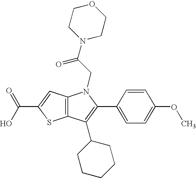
C12=C(C(C3CCCCC3)=C(C3=CC=C(OC)C=C3)N1CC(N1CCOCC1)=O)SC(C(O)=O)=C2
